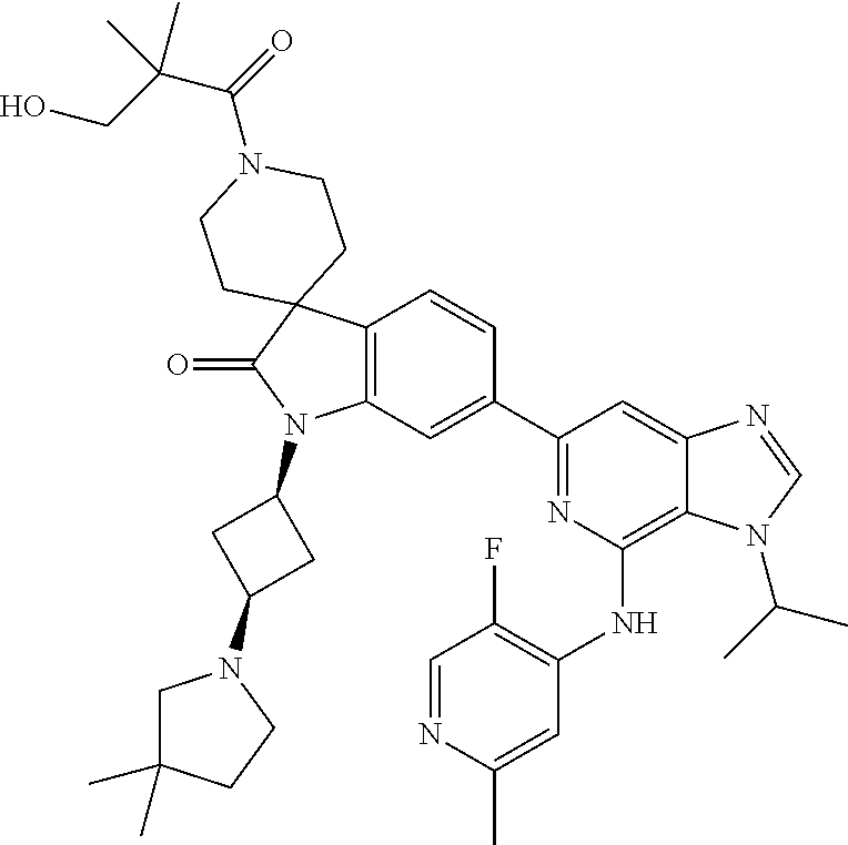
C12=C(C=C(C3=NC(NC4=C(F)C=NC(C)=C4)=C4C(=C3)N=CN4C(C)C)C=C1)N(C1CC(N3CC(C)(C)CC3)C1)C(=O)C21CCN(C(=O)C(CO)(C)C)CC1
